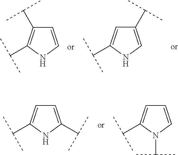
C1=CNC(C(C)C)=C1C(C)C.C1(C(C)C)=CNC(C(C)C)=C1.C1=C(C(C)C)NC(C(C)C)=C1.C1=CN(C(C)C)C(C(C)C)=C1
